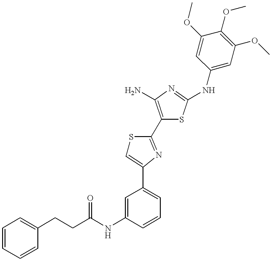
C(CC1=CC=CC=C1)C(NC1=CC(C2=CSC(C3=C(N)N=C(NC4=CC(OC)=C(OC)C(OC)=C4)S3)=N2)=CC=C1)=O
